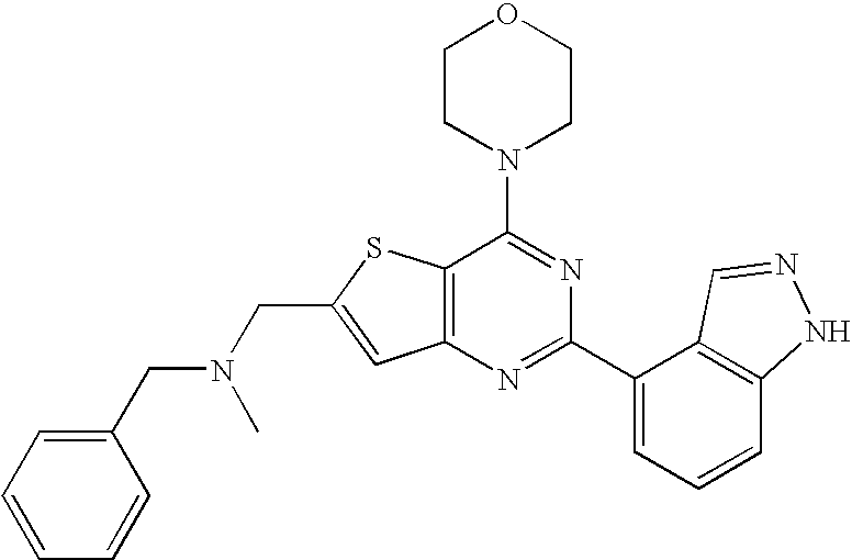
C1CN(C2=NC(C3=CC=CC4=C3C=NN4)=NC3=C2SC(CN(CC2=CC=CC=C2)C)=C3)CCO1
